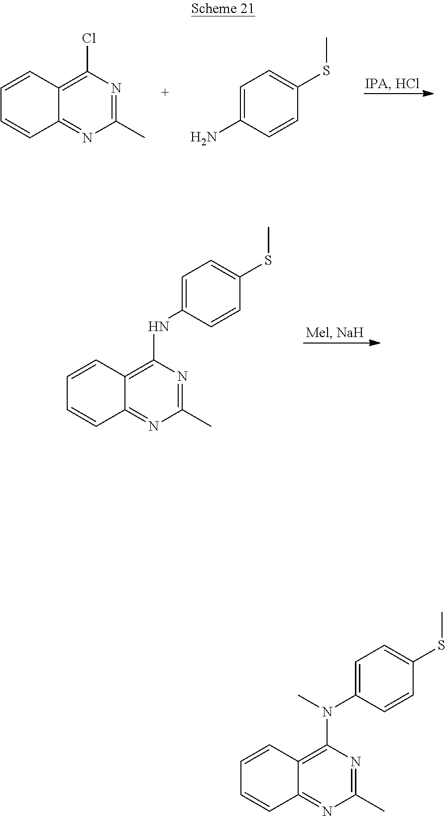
C1=C(N(C2=C3C(=NC(C)=N2)C=CC=C3)C)C=CC(SC)=C1.C1=CC2=C(Cl)N=C(C)N=C2C=C1.C1=C(N)C=CC(SC)=C1.C1=C(NC2=C3C(=NC(C)=N2)C=CC=C3)C=CC(SC)=C1
